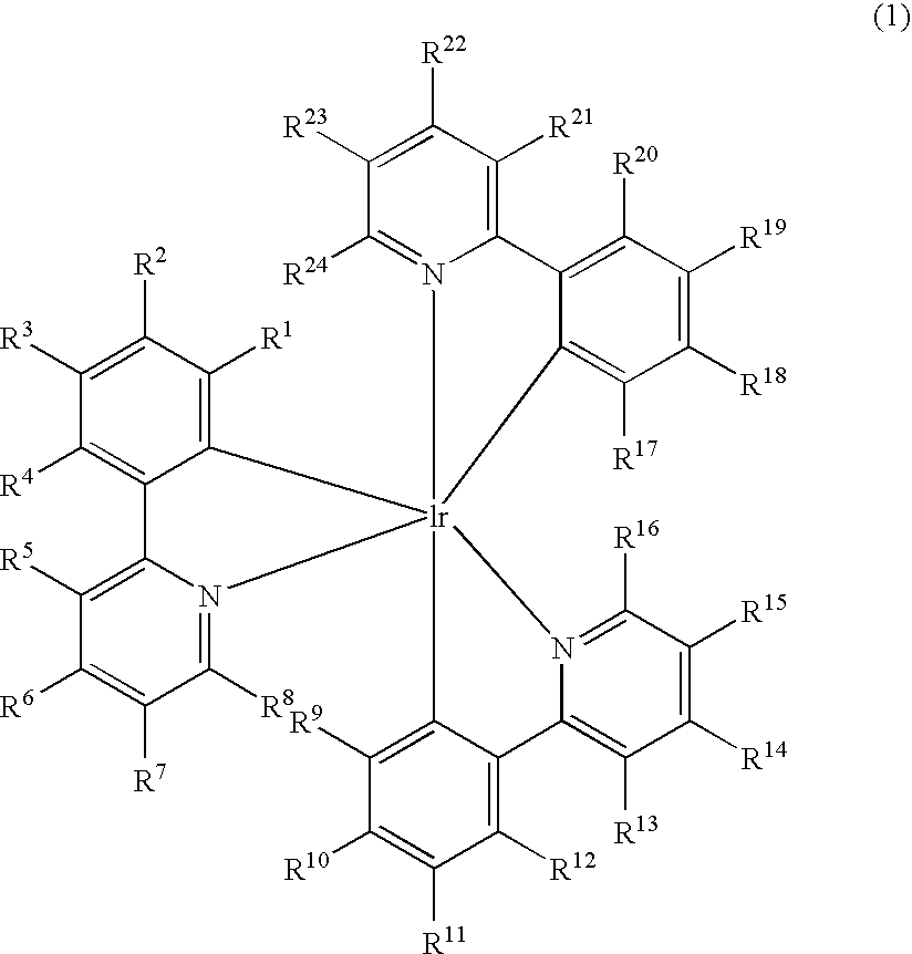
C1([R3])=C([R2])C([R1])=C2C(=C1[R4])C1=C([R5])C([R6])=C([R7])C([R8])=N1[lr]213(N2=C([R24])C([R23])=C([R22])C([R21])=C2C2=C([R20])C([R19])=C([R18])C([R17])=C21)N1=C([R16])C([R15])=C([R14])C([R13])=C1C1=C([R12])C([R11])=C([R10])C([R9])=C13
